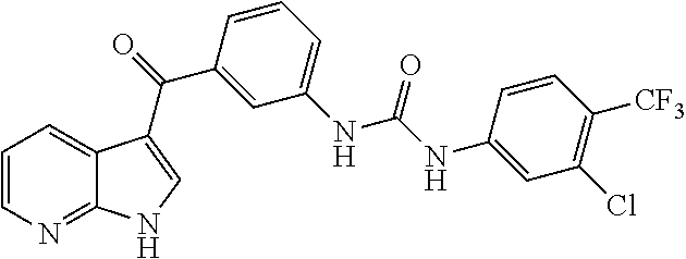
C1=CN=C2C(=C1)C(C(C1=CC(NC(=O)NC3=CC(Cl)=C([CF3])C=C3)=CC=C1)=O)=CN2
